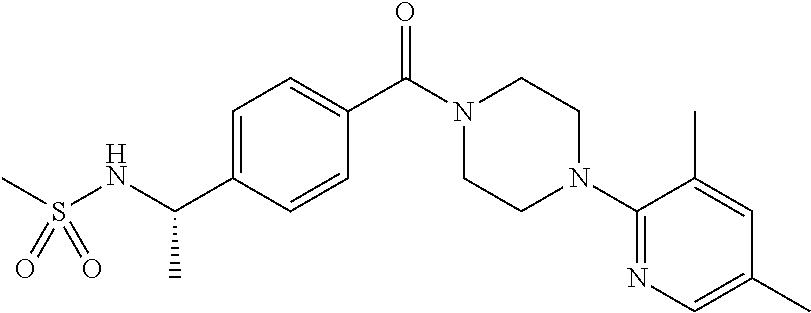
C1=C(C(NS(C)(=O)=O)C)C=CC(C(N2CCN(C3=NC=C(C)C=C3C)CC2)=O)=C1
